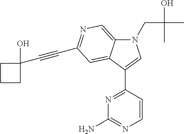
N1(CC(O)(C)C)C2=CN=C(C#CC3(O)CCC3)C=C2C(C2=NC(N)=NC=C2)=C1
